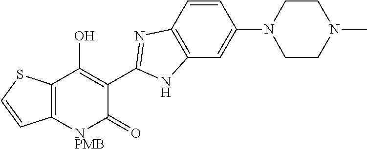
C12=C([NPMB]C(=O)C(C3=NC4=C(N3)C=C(N3CCN(C)CC3)C=C4)=C1O)C=CS2
